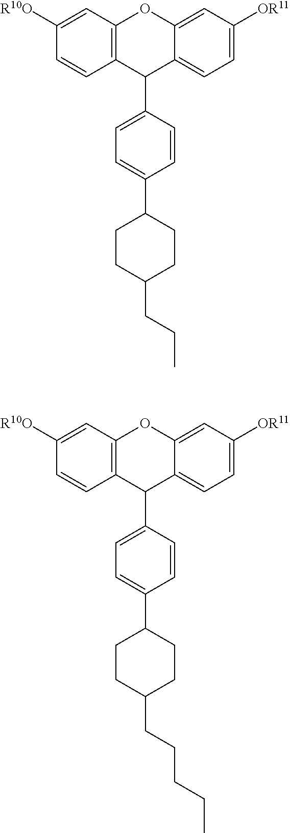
C12=C(C=C([R10O])C=C1)OC1=CC([OR11])=CC=C1C2C1=CC=C(C2CCC(CCC)CC2)C=C1.C12=C(C=C([R10O])C=C1)OC1=CC([OR11])=CC=C1C2C1=CC=C(C2CCC(CCCCC)CC2)C=C1
